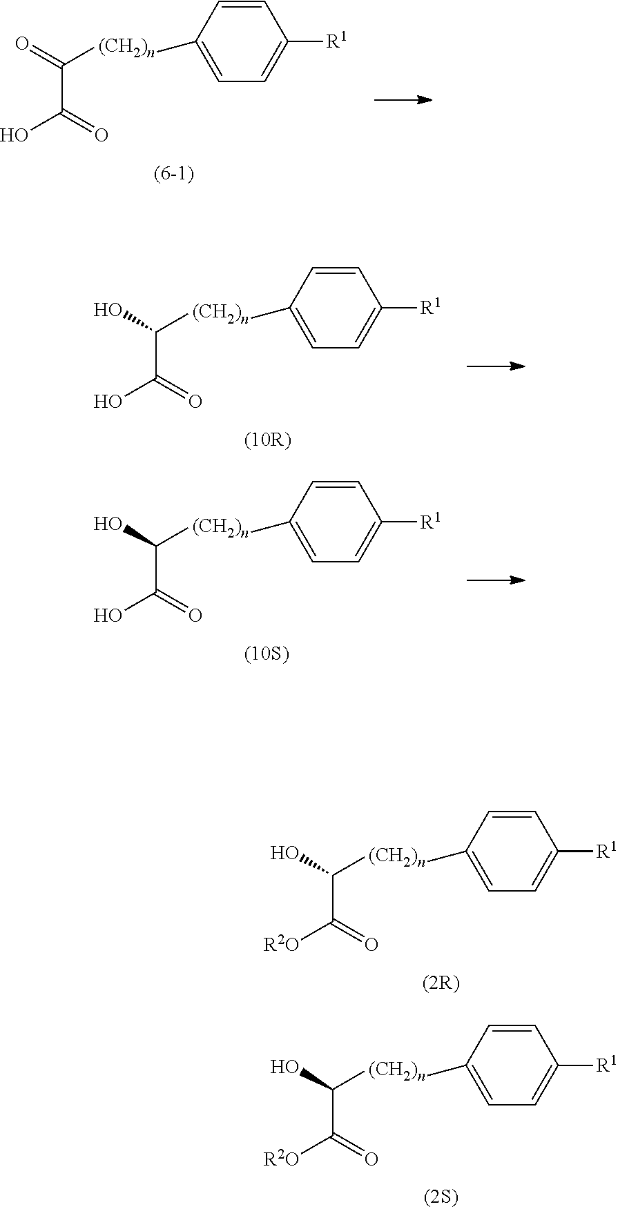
C(C(=O)O)(=O)[(CH2)n]C1=CC=C([R1])C=C1.C(C(=O)O)(O)[(CH2)n]C1=CC=C([R1])C=C1.C(C(=O)O)(O)[(CH2)n]C1=CC=C([R1])C=C1.C(C(=O)[R2O])(O)[(CH2)n]C1=CC=C([R1])C=C1.C(C(=O)[R2O])(O)[(CH2)n]C1=CC=C([R1])C=C1
